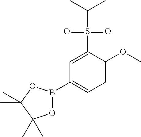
C1=C(S(=O)(=O)C(C)C)C(OC)=CC=C1B1OC(C)(C)C(C)(C)O1
